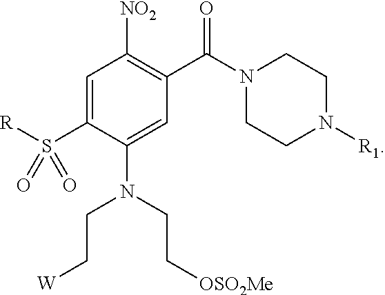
C1=C(S([R])(=O)=O)C(N(CC[W])CC[OSO2Me])=CC(C(N2CCN([R1])CC2)=O)=C1[NO2]
